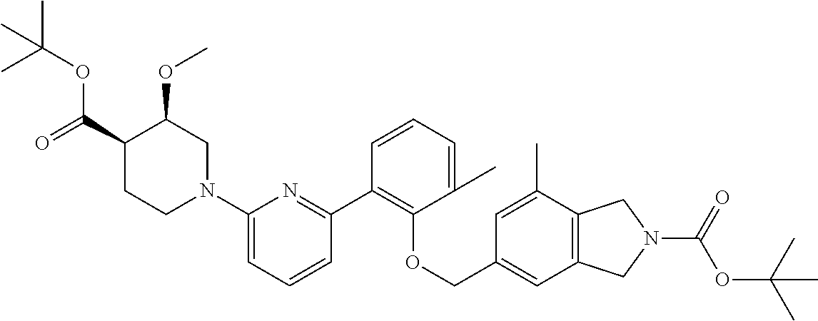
C1(C2=C(OCC3=CC4=C(C(C)=C3)CN(C(=O)OC(C)(C)C)C4)C(C)=CC=C2)=NC(N2CC(OC)C(C(=O)OC(C)(C)C)CC2)=CC=C1
